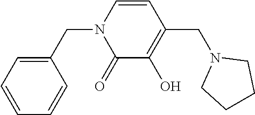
C1(CN2C(=O)C(O)=C(CN3CCCC3)C=C2)=CC=CC=C1
